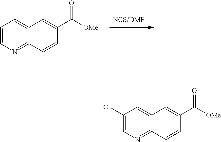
C1=CN=C2C(=C1)C=C(C([OMe])=O)C=C2.C1(Cl)=CN=C2C(=C1)C=C(C([OMe])=O)C=C2
